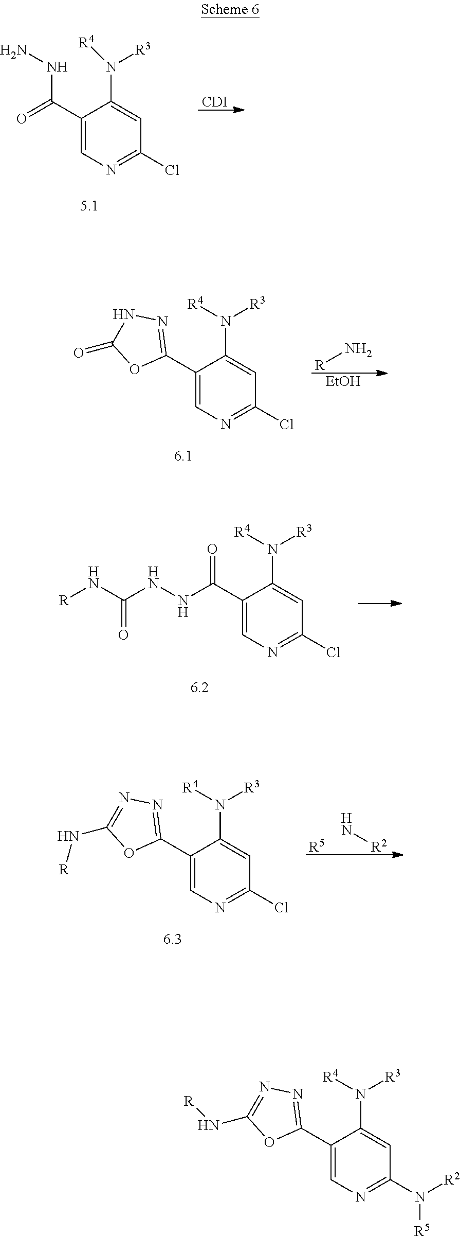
C1(C2=NN=C(N[R])O2)=CN=C(N([R2])[R5])C=C1N([R4])[R3].C1(C(=O)NN)=CN=C(Cl)C=C1N([R4])[R3].[CDI].[R]N.[EtOH].C1(C2=NNC(=O)O2)=CN=C(Cl)C=C1N([R4])[R3].C1(C(NNC(N[R])=O)=O)=CN=C(Cl)C=C1N([R4])[R3].C1(C2=NN=C(N[R])O2)=CN=C(Cl)C=C1N([R4])[R3].[R5].N[R2]
